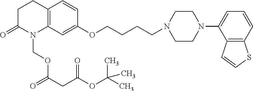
C12=C(C=C(OCCCCN3CCN(C4=CC=CC5=C4C=CS5)CC3)C=C1)N(COC(CC(OC(C)(C)C)=O)=O)C(=O)CC2
